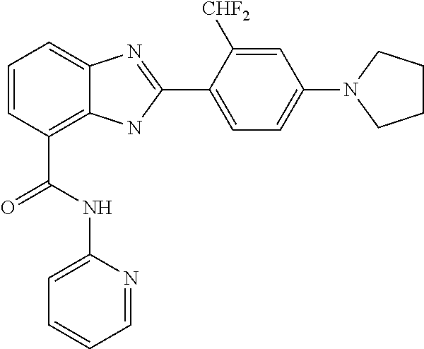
C1=CC(C(NC2=CC=CC=N2)=O)=C2C(=C1)N=C(C1=CC=C(N3CCCC3)C=C1[CHF2])N2
